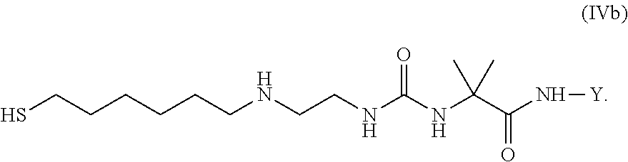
C(CNC(NC(C(N[Y])=O)(C)C)=O)NCCCCCCS
